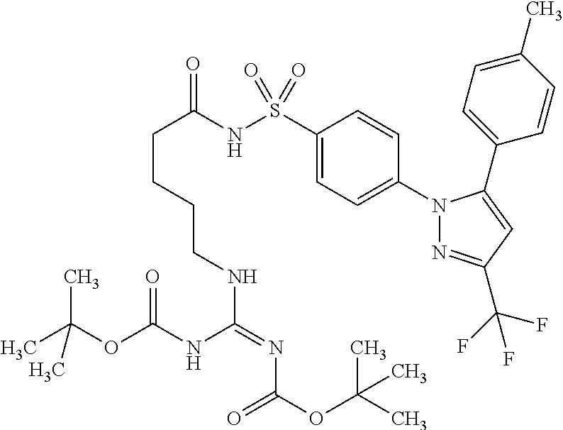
C1(S(NC(CCCCNC(=NC(=O)OC(C)(C)C)NC(OC(C)(C)C)=O)=O)(=O)=O)=CC=C(N2N=C(C(F)(F)F)C=C2C2=CC=C(C)C=C2)C=C1
